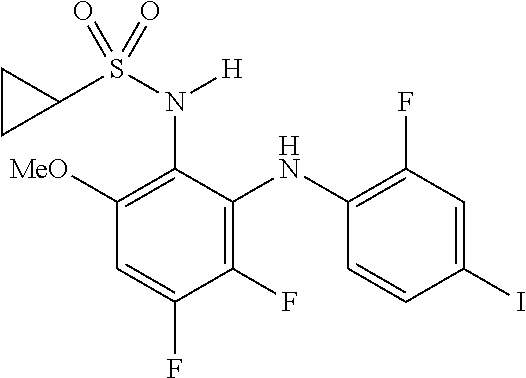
C1(F)=C(NC2=C(F)C=C(I)C=C2)C(N(S(C2CC2)(=O)=O)[H])=C([MeO])C=C1F
